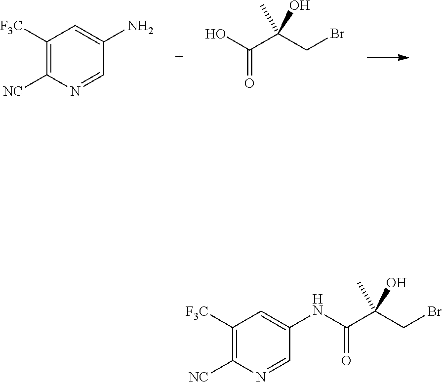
C1([F3C])=C([NC])N=CC(N)=C1.OC(C(CBr)(C)O)=O.C1([F3C])=C([NC])N=CC(NC(=O)C(CBr)(C)O)=C1
